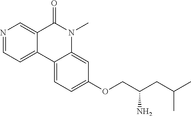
N1=CC=C2C(=C1)C(=O)N(C)C1=CC(OCC(CC(C)C)N)=CC=C21
